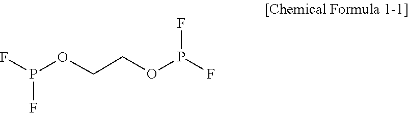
P(F)(F)OCCOP(F)F
